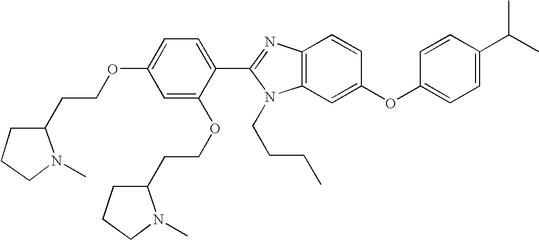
C1=C(OCCC2N(C)CCC2)C=C(OCCC2N(C)CCC2)C(C2=NC3=C(N2CCCC)C=C(OC2=CC=C(C(C)C)C=C2)C=C3)=C1
